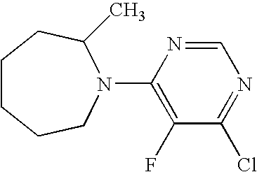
N1=C(Cl)C(F)=C(N2C(C)CCCCC2)N=C1
